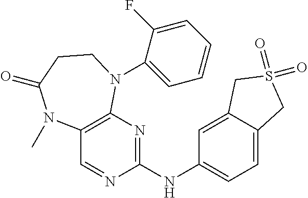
C12=CC=C(NC3=NC4=C(C=N3)N(C)C(=O)CCN4C3=CC=CC=C3F)C=C1CS(=O)(=O)C2
